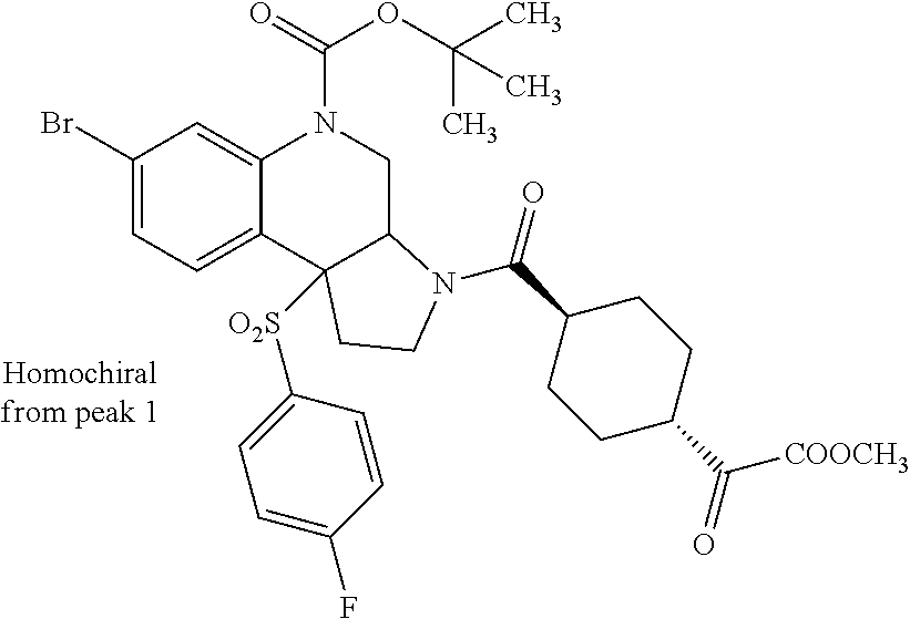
C1(Br)=CC=C2C(=C1)N(C(OC(C)(C)C)=O)CC1C2([O2S]C2=CC=C(F)C=C2)CCN1C(=O)C1CCC(C(=O)[COOCH3])CC1
